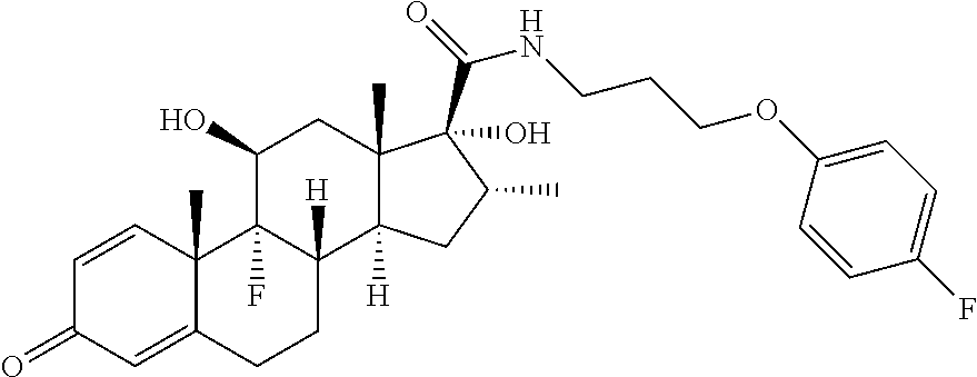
C1=CC2(C)C(=CC1=O)CCC1([H])C2(F)C(O)CC2(C)C1([H])CC(C)C2(C(=O)NCCCOC1=CC=C(F)C=C1)O
